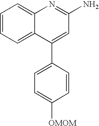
C1=CC=C2C(=C1)N=C(N)C=C2C1=CC=C([OMOM])C=C1
